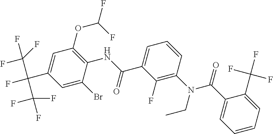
C1=CC=C(C(F)(F)F)C(C(=O)N(C2=C(F)C(C(NC3=C(OC(F)F)C=C(C(C(F)(F)F)(C(F)(F)F)F)C=C3Br)=O)=CC=C2)CC)=C1
